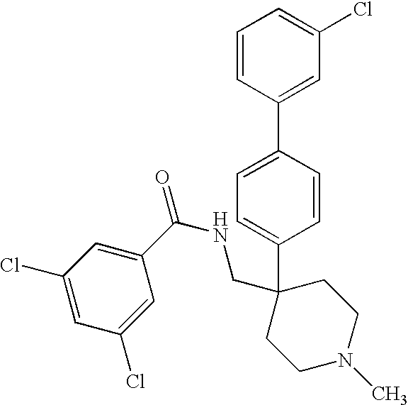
C1=CC(C2=CC(Cl)=CC=C2)=CC=C1C1(CNC(=O)C2=CC(Cl)=CC(Cl)=C2)CCN(C)CC1
